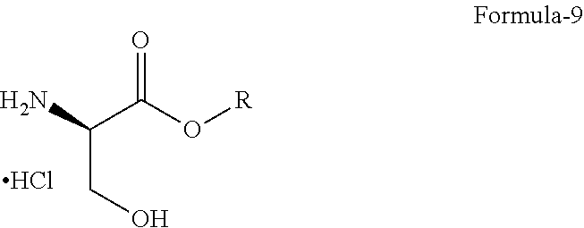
C(CO)(C(O[R])=O)N.Cl
